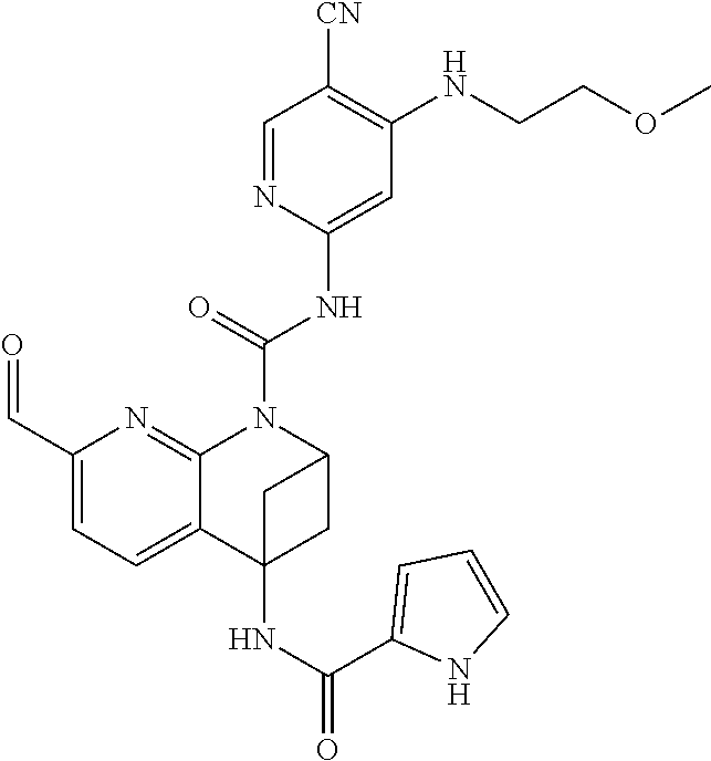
C1(C=O)=CC=C2C(=N1)N(C(NC1=CC(NCCOC)=C([CN])C=N1)=O)C1CC2(NC(C2=CC=CN2)=O)C1
